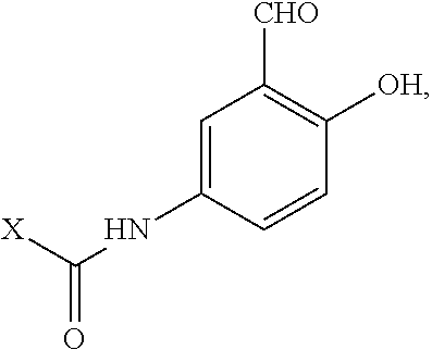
C1=C(NC(=O)[X])C=CC([OH])=C1[CHO]
